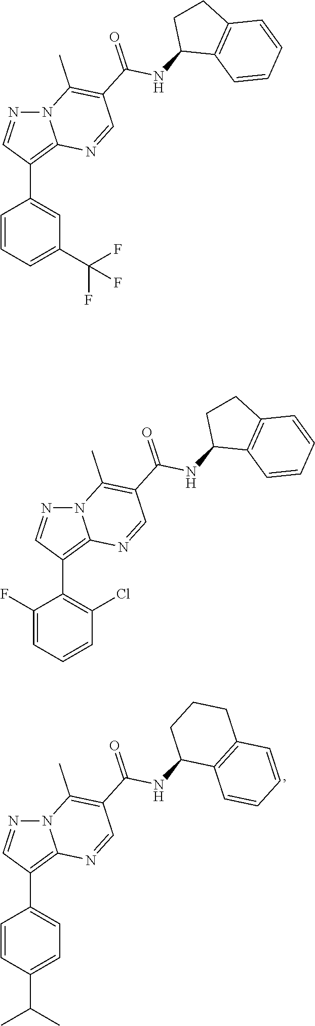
N12N=CC(C3=CC=C(C(C)C)C=C3)=C1N=CC(C(NC1CCCC3=C1C=CC=C3)=O)=C2C.N12N=CC(C3=CC(C(F)(F)F)=CC=C3)=C1N=CC(C(NC1C3=C(CC1)C=CC=C3)=O)=C2C.N12N=CC(C3=C(Cl)C=CC=C3F)=C1N=CC(C(NC1C3=C(CC1)C=CC=C3)=O)=C2C
